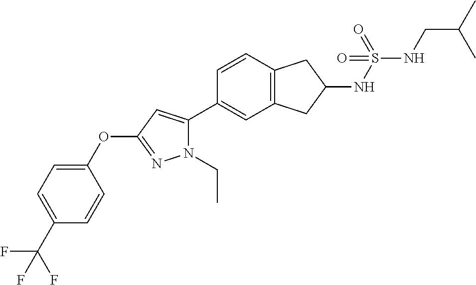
C1=CC2=C(C=C1C1=CC(OC3=CC=C(C(F)(F)F)C=C3)=NN1CC)CC(NS(=O)(NCC(C)C)=O)C2
